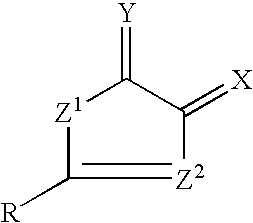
[Z2]1=C([R])[Z1]C(=[Y])C1=[X]
